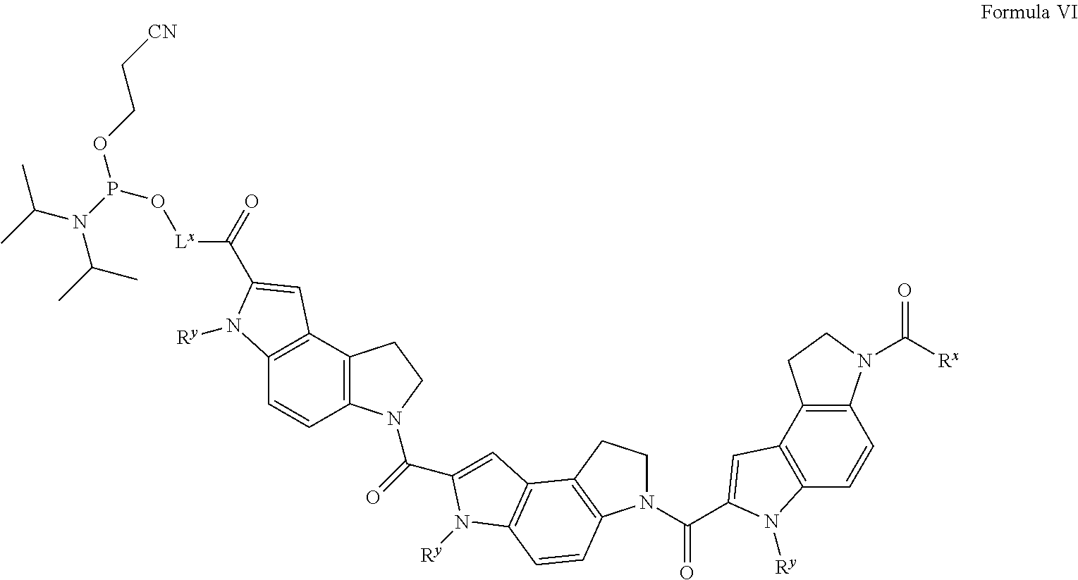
CC(C)N(P(O[Lx]C(=O)C1=CC2=C(C=CC3=C2CCN3C(=O)C2=CC3=C(C=CC4=C3CCN4C(=O)C3=CC4=C(C=CC5=C4CCN5C([Rx])=O)N3[Ry])N2[Ry])N1[Ry])OCC[CN])C(C)C
